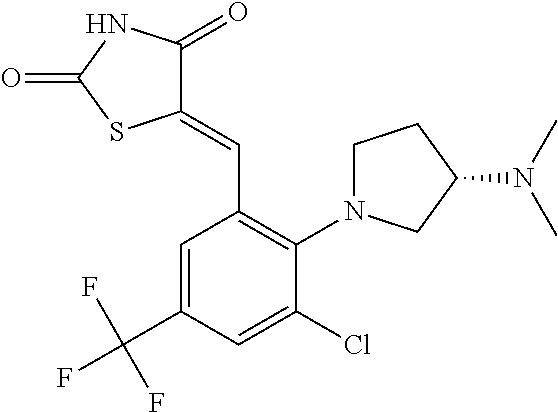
C1(=CC2=C(N3CCC(N(C)C)C3)C(Cl)=CC(C(F)(F)F)=C2)C(=O)NC(=O)S1
